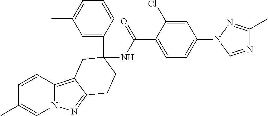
C1=CC(C)=CN2C1=C1C(=N2)CCC(C2=CC(C)=CC=C2)(NC(C2=CC=C(N3C=NC(C)=N3)C=C2Cl)=O)C1
